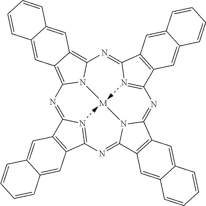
N1=C2N=C(N=C3N4C(=NC5=NC(=NC6=C7C(=C1N6[M]4)C=C1C(=C7)C=CC=C1)C1=C5C=C4C(=C1)C=CC=C4)C1=C3C=C3C(=C1)C=CC=C3)C1=C2C=C2C(=C1)C=CC=C2
